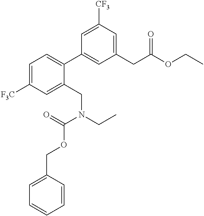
C1=C([CF3])C=C(CC(OCC)=O)C=C1C1=CC=C([F3C])C=C1CN(CC)C(=O)OCC1=CC=CC=C1
